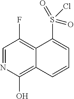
C1=NC(O)=C2C(=C1F)C(S(=O)(=O)Cl)=CC=C2
